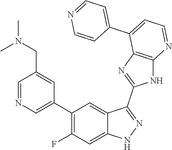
C1=NC=C(C2=C(F)C=C3C(=C2)C(C2=NC4=C(N2)N=CC=C4C2=CC=NC=C2)=NN3)C=C1CN(C)C
